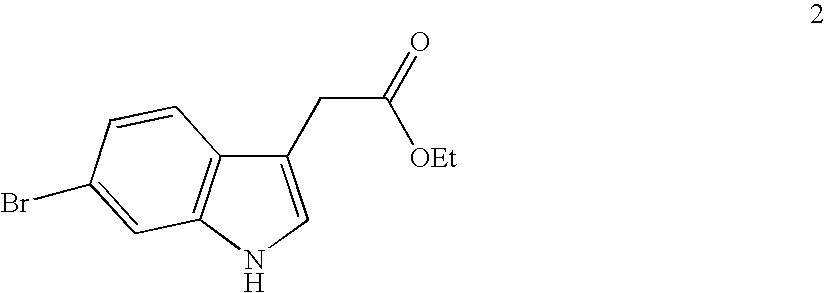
C1(CC(=O)[OEt])=CNC2=C1C=CC(Br)=C2
